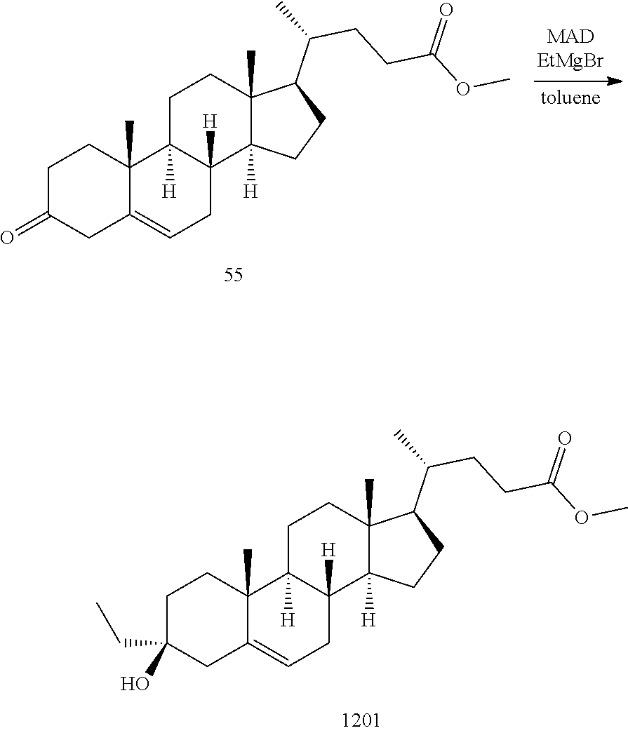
C1C(O)(CC)CC2=CCC3([H])C([H])(C2(C)C1)CCC1(C)C3([H])CCC1C(CCC(=O)OC)C.C1C(=O)CC2=CCC3([H])C([H])(C2(C)C1)CCC1(C)C3([H])CCC1C(CCC(=O)OC)C
